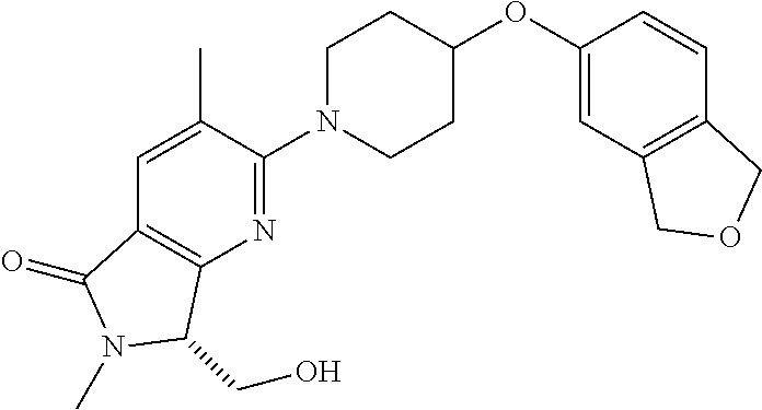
C1(OC2CCN(C3=NC4=C(C(=O)N(C)C4CO)C=C3C)CC2)=CC2=C(C=C1)COC2
